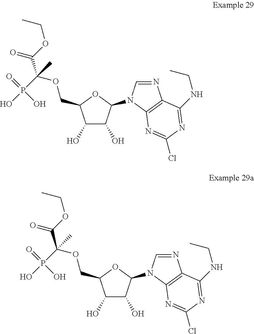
C1(O)C(O)C(N2C=NC3=C2N=C(Cl)N=C3NCC)OC1COC(C(OCC)=O)(P(O)(=O)O)C.C1(O)C(O)C(N2C=NC3=C2N=C(Cl)N=C3NCC)OC1COC(C(OCC)=O)(P(O)(=O)O)C
